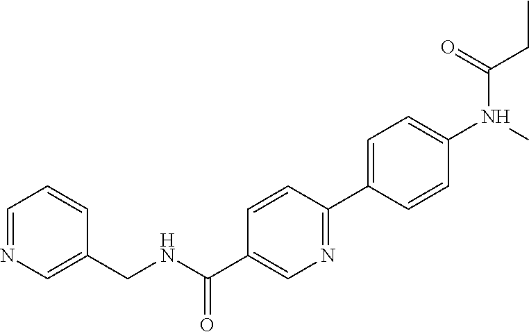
C1=C(C2=NC=C(C(=O)NCC3=CN=CC=C3)C=C2)C=CC(N(C)C(CC)=O)=C1
